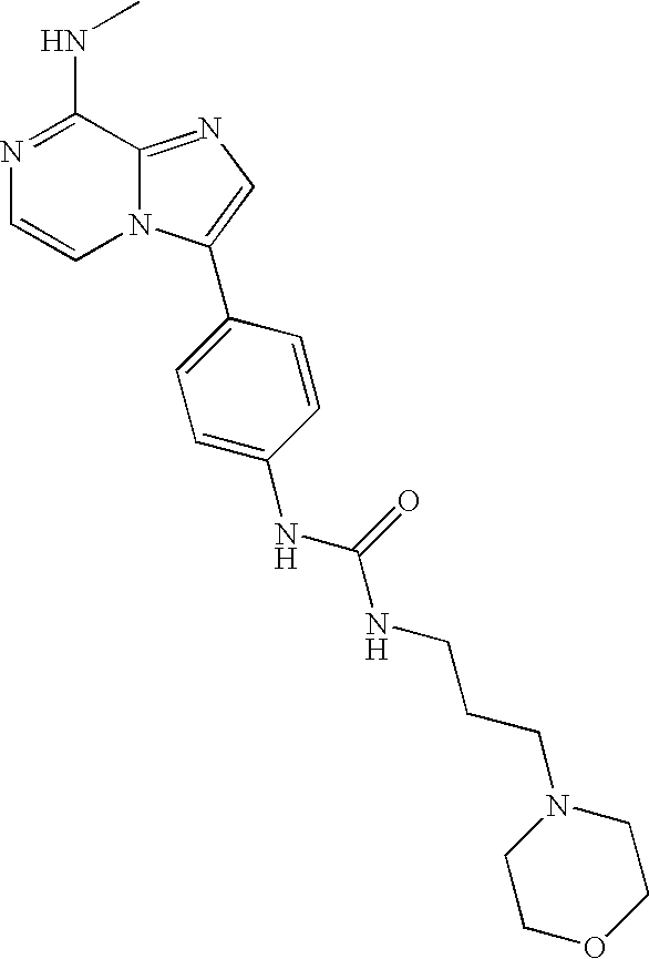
N1=C(NC)C2=NC=C(C3=CC=C(NC(=O)NCCCN4CCOCC4)C=C3)N2C=C1
